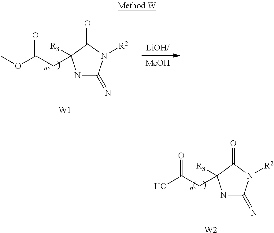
N1C(=N)N([R2])C(=O)C1(CC(OC)=O)[R3].[MeOH].[W1].N1C(=N)N([R2])C(=O)C1(CC(O)=O)[R3].[W2]
